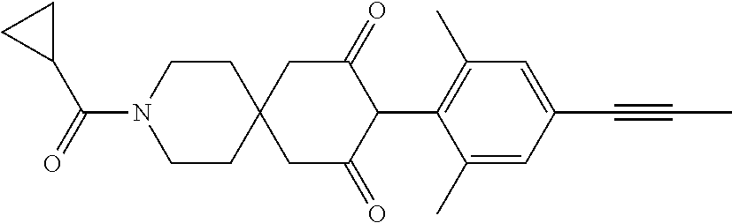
C1CN(C(=O)C2CC2)CCC12CC(=O)C(C1=C(C)C=C(C#CC)C=C1C)C(=O)C2
